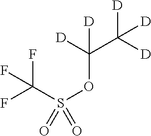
C(S(OC(C([D])([D])[D])([D])[D])(=O)=O)(F)(F)F
